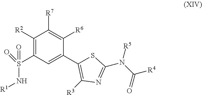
C1([R2])=C(S(N[R1])(=O)=O)C=C(C2=C([R3])N=C(N(C([R4])=O)[R5])S2)C([R6])=C1[R7]
